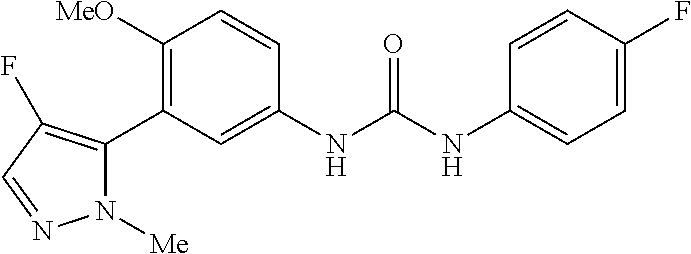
C1([MeO])=C(C2=C(F)C=NN2[Me])C=C(NC(NC2=CC=C(F)C=C2)=O)C=C1
